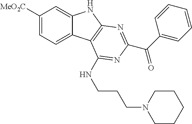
C1([MeO2C])=CC=C2C(=C1)NC1=C2C(NCCCN2CCCCC2)=NC(C(C2=CC=CC=C2)=O)=N1
